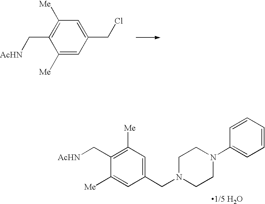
C1(C[AcHN])=C([Me])C=C(CN2CCN(C3=CC=CC=C3)CC2)C=C1[Me].[1/5 H2O].C1([Me])=CC(CCl)=CC([Me])=C1C[AcHN]
